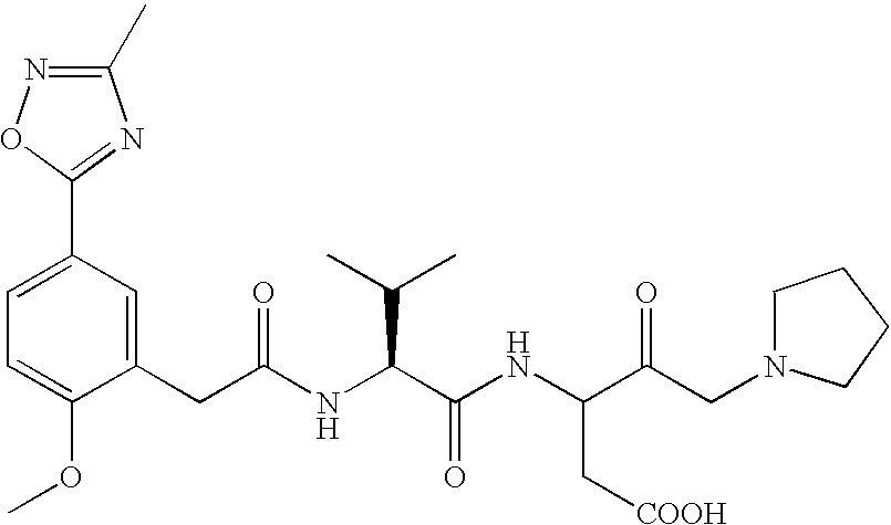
C1(CC(=O)NC(C(=O)NC(C(=O)CN2CCCC2)C[COOH])C(C)C)=CC(C2=NC(C)=NO2)=CC=C1OC
